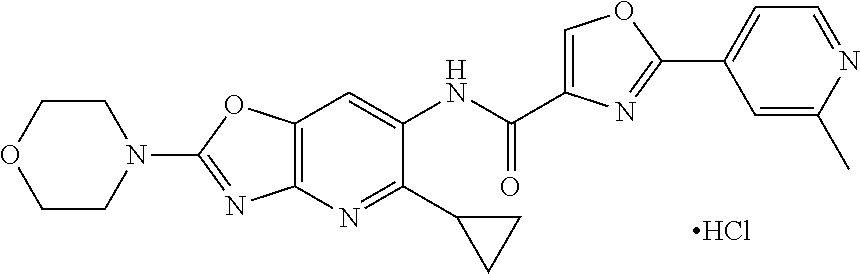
C1CN(C2=NC3=C(O2)C=C(NC(C2=COC(C4=CC=NC(C)=C4)=N2)=O)C(C2CC2)=N3)CCO1.Cl
